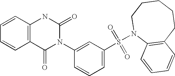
C1=CC2=C(C=C1)C(=O)N(C1=CC(S(=O)(=O)N3C4=C(CCCCC3)C=CC=C4)=CC=C1)C(=O)N2
